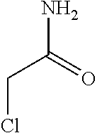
NC(=O)CCl
